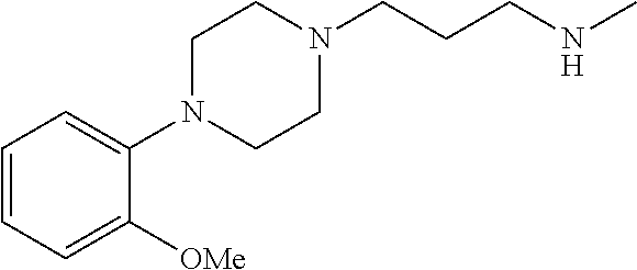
C1=CC=C([OMe])C(N2CCN(CCCNC)CC2)=C1
